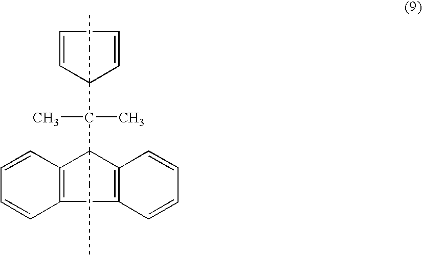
CC(C)(C1(CC)C=CC=C1)C1(CC)C2=C(C3=C1C=CC=C3)C=CC=C2
